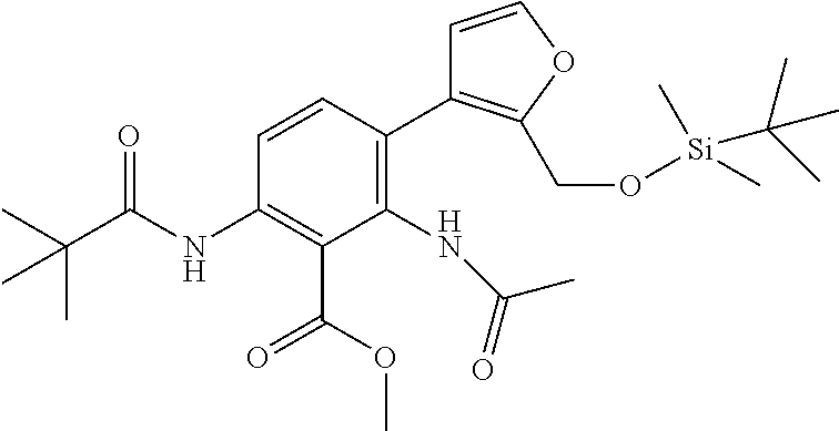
C1(NC(C(C)(C)C)=O)=C(C(OC)=O)C(NC(=O)C)=C(C2=C(CO[Si](C)(C)C(C)(C)C)OC=C2)C=C1
